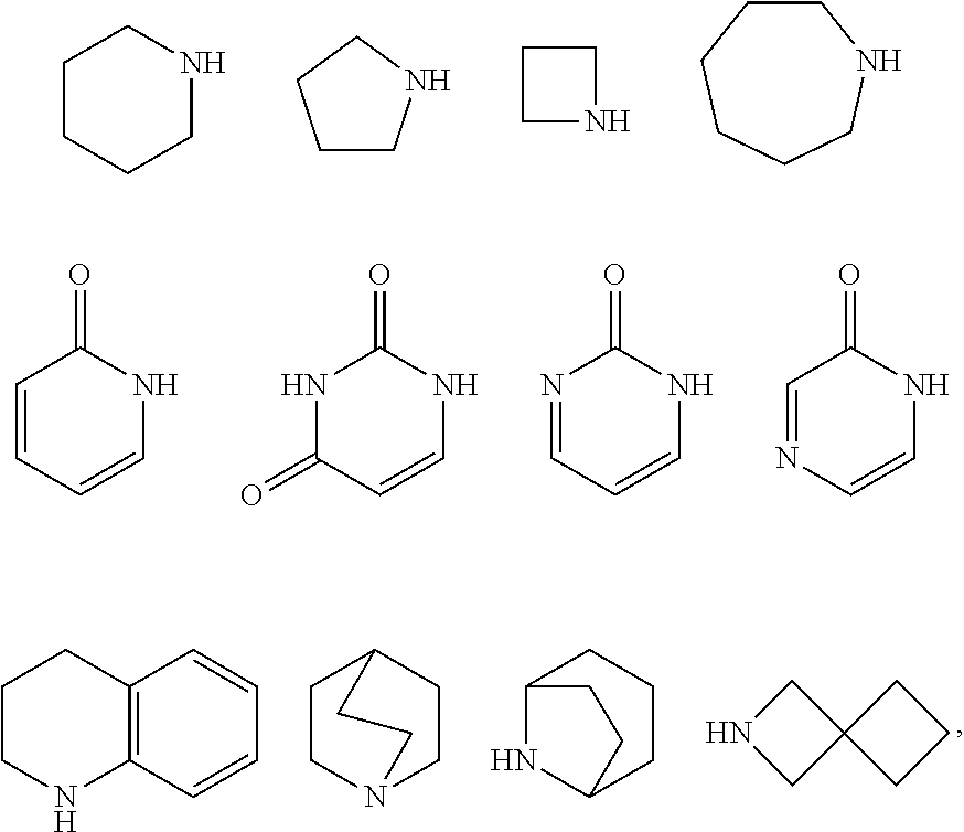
C1CCCNC1.C1CNCC1.C1NCC1.C1CCCCCN1.C1=CC=CNC1=O.N1C(=O)C=CNC1=O.N1=CC=CNC1=O.C1=NC=CNC1=O.C1NCC12CCC2.C12=C(C=CC=C1)NCCC2.C1CN2CCC1CC2.C1CC2NC(C1)CC2
